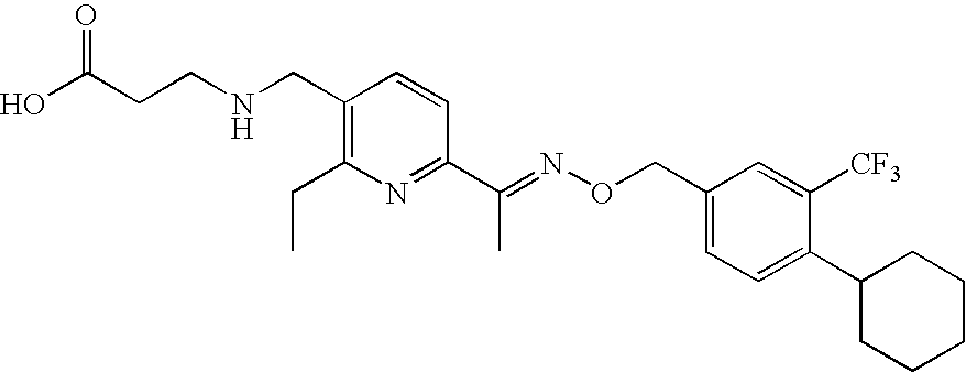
C1(CNCCC(O)=O)=C(CC)N=C(C(=NOCC2=CC=C(C3CCCCC3)C([CF3])=C2)C)C=C1
